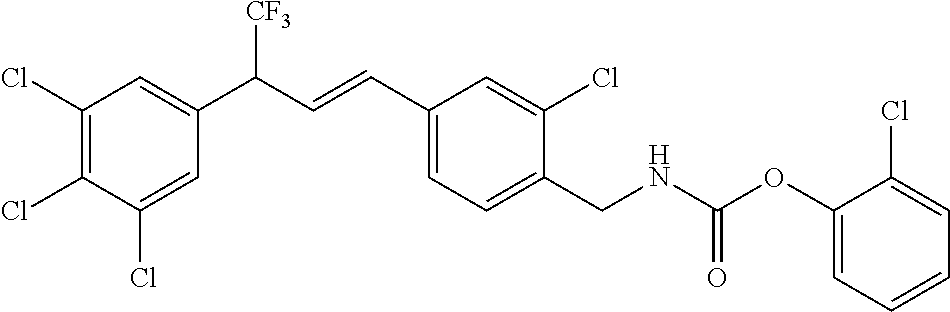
C1(CNC(=O)OC2=CC=CC=C2Cl)=CC=C(C=CC(C2=CC(Cl)=C(Cl)C(Cl)=C2)[CF3])C=C1Cl
